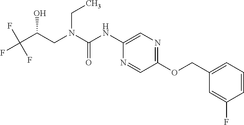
C(C(F)(F)F)(O)CN(CC)C(=O)NC1=CN=C(OCC2=CC=CC(F)=C2)C=N1
